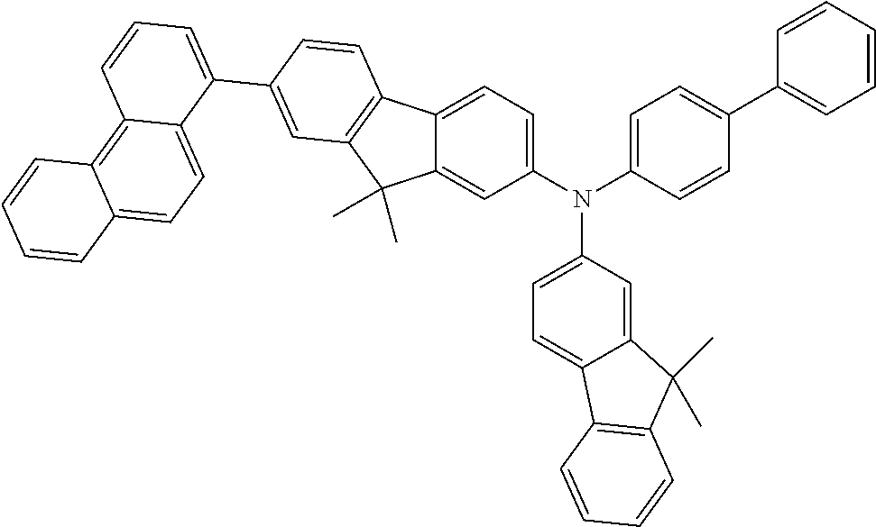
C12=CC=C(N(C3=CC=C(C4=CC=CC=C4)C=C3)C3=CC=C4C(=C3)C(C)(C)C3=C4C=CC=C3)C=C1C(C)(C)C1=C2C=CC(C2=CC=CC3=C4C(=CC=C23)C=CC=C4)=C1
